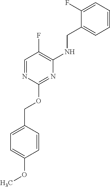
C1=CC=C(F)C(CNC2=C(F)C=NC(OCC3=CC=C(OC)C=C3)=N2)=C1
